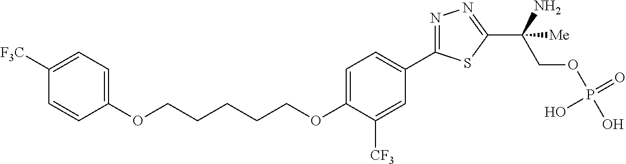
C(OC1=CC=C(C2=NN=C(C(COP(O)(=O)O)(N)[Me])S2)C=C1[CF3])CCCCOC1=CC=C([F3C])C=C1
